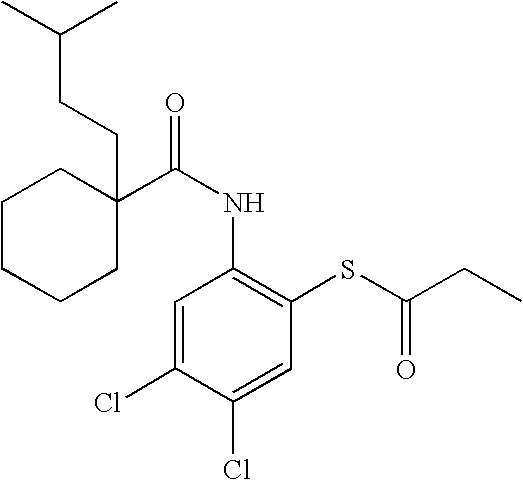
C1CCCC(CCC(C)C)(C(NC2=C(SC(=O)CC)C=C(Cl)C(Cl)=C2)=O)C1
